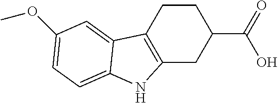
C12=C(CCC(C(=O)O)C1)C1=CC(OC)=CC=C1N2
